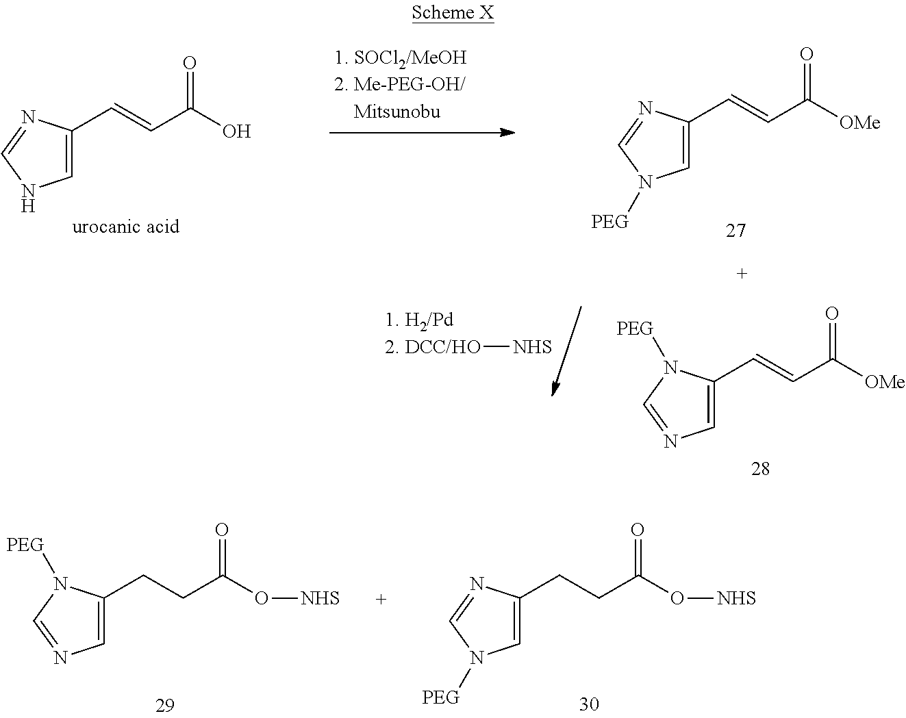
C1=C(CCC(O[NHS])=O)N=CN1[PEG].C1=C(CCC(O[NHS])=O)N([PEG])C=N1.C1=C(C=CC([OMe])=O)N([PEG])C=N1.O[NHS].C1=C(C=CC(O)=O)N=CN1.C1=C(C=CC([OMe])=O)N=CN1[PEG]
